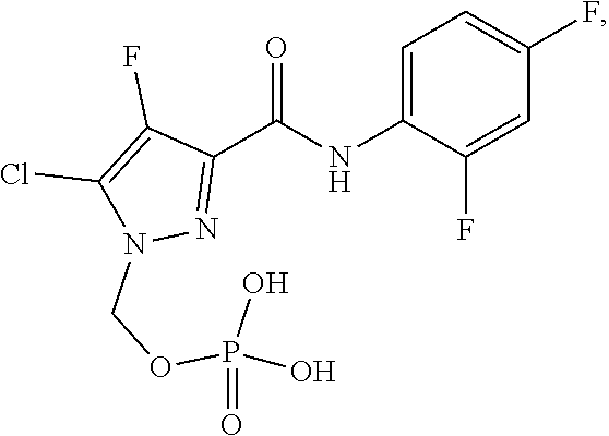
C1=C(NC(C2=NN(COP(O)(=O)O)C(Cl)=C2F)=O)C(F)=CC(F)=C1
